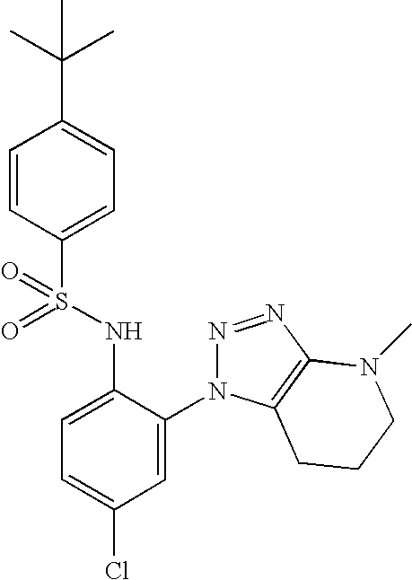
C1=CC(S(NC2=CC=C(Cl)C=C2N2N=NC3=C2CCCN3C)(=O)=O)=CC=C1C(C)(C)C
